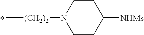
C[(CH2)2]N1CCC([NHMs])CC1.*
